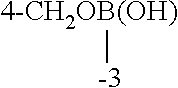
[4-CH2OB(OH)][-3]
